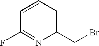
C1=CC=C(CBr)N=C1F
